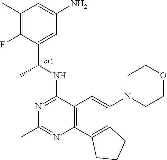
C12=C(C3=C(C(N4CCOCC4)=C1)CCC3)N=C(C)N=C2NC(C1=CC(N)=CC(C)=C1F)C
